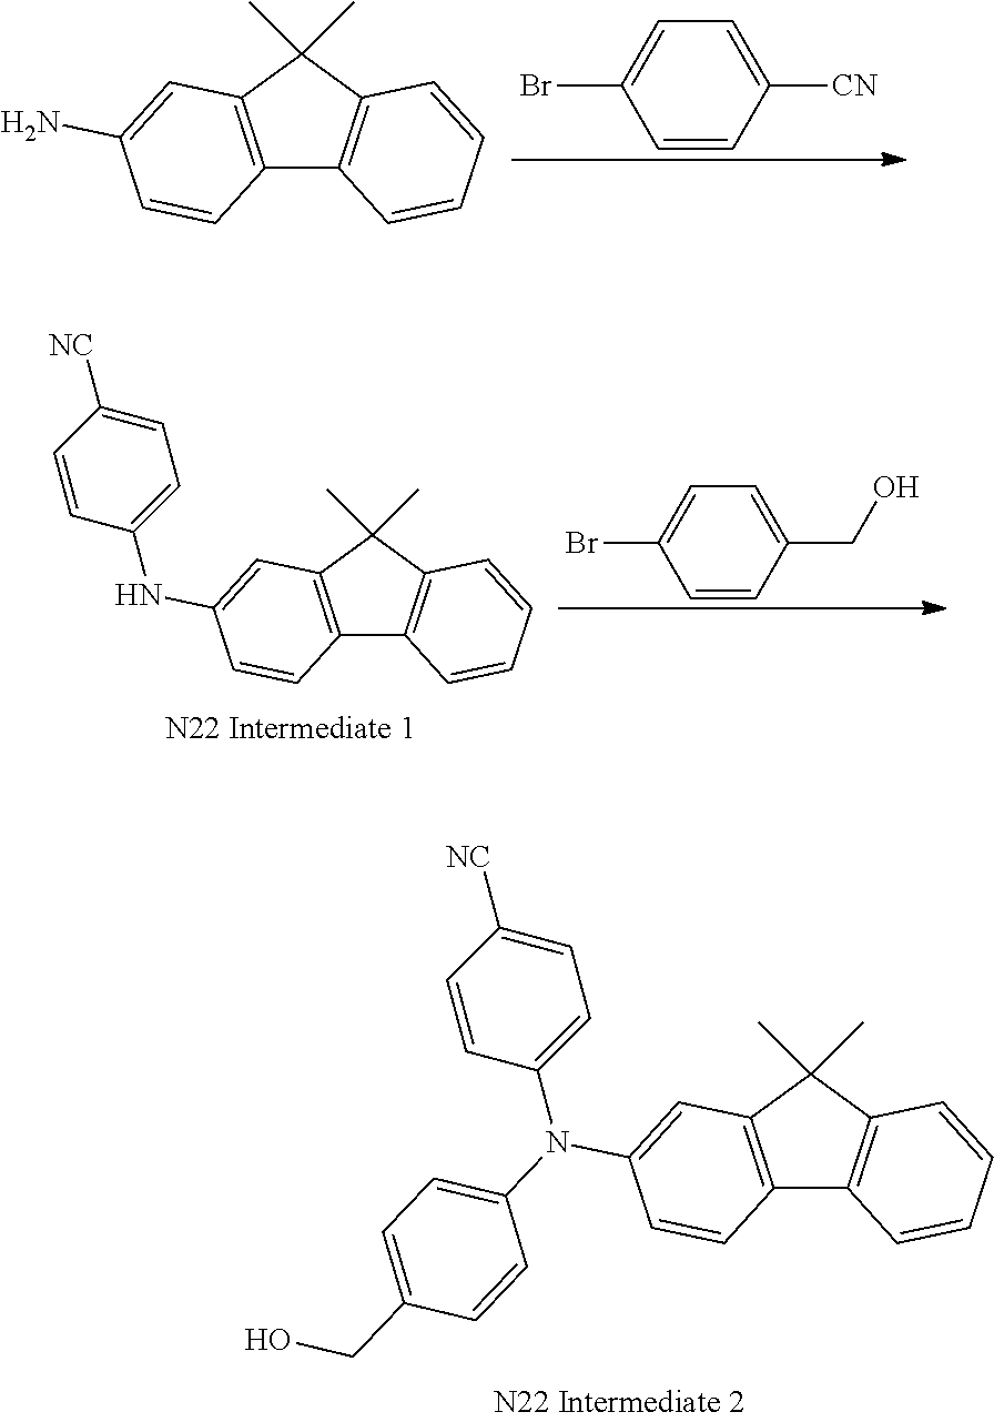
C1=C([CN])C=CC(Br)=C1.C12=C(C(C)(C)C3=C1C=CC=C3)C=C(N)C=C2.C12=C(C(C)(C)C3=C1C=CC=C3)C=C(N(C1=CC=C([NC])C=C1)C1=CC=C(CO)C=C1)C=C2.C1=C(CO)C=CC(Br)=C1.C12=C(C(C)(C)C3=C1C=CC=C3)C=C(NC1=CC=C([NC])C=C1)C=C2
